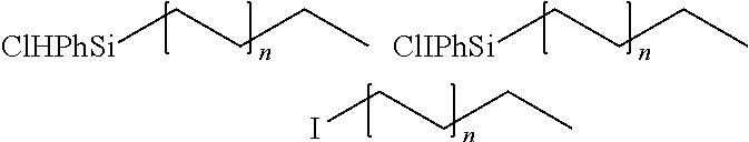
[ClHPhSi]CCCC.[ClIPhSi]CCCC.ICCCC
